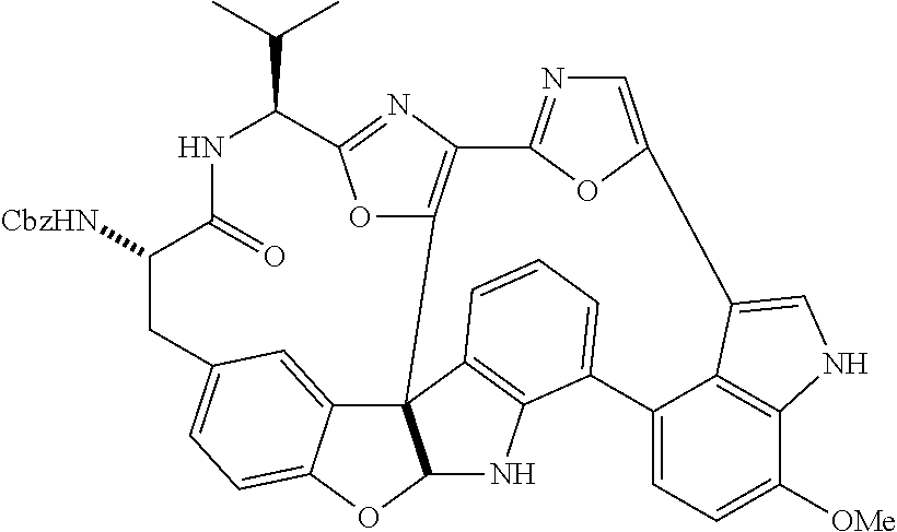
C1(C(C)C)NC(=O)C([CbzHN])CC2=CC=C3C(=C2)C24C(O3)NC3=C2C=CC=C3C2=CC=C([OMe])C3=C2C(=CN3)C2=CN=C(O2)C2=C4OC1=N2
